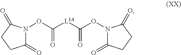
C1(=O)N(OC([L1A]C(ON2C(=O)CCC2=O)=O)=O)C(=O)CC1
